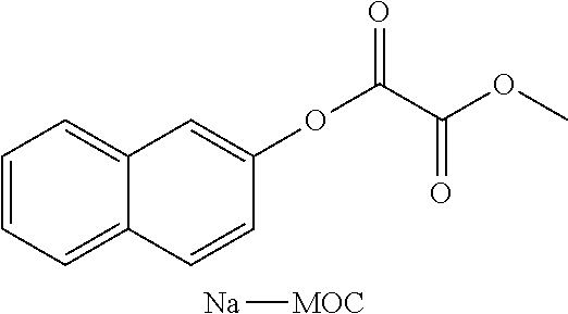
C1=CC=C2C(=C1)C=C(OC(C(OC)=O)=O)C=C2.[Na][MOC]
